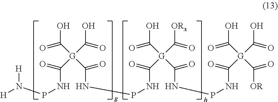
[H]N(PNC([G](C(O)=O)(C(O)=O)C(NPNC([G](C(O)=O)(C([ORx])=O)C(NPNC([G](C(O)=O)(C(O)=O)C([OR])=O)=O)=O)=O)=O)=O)[H]
